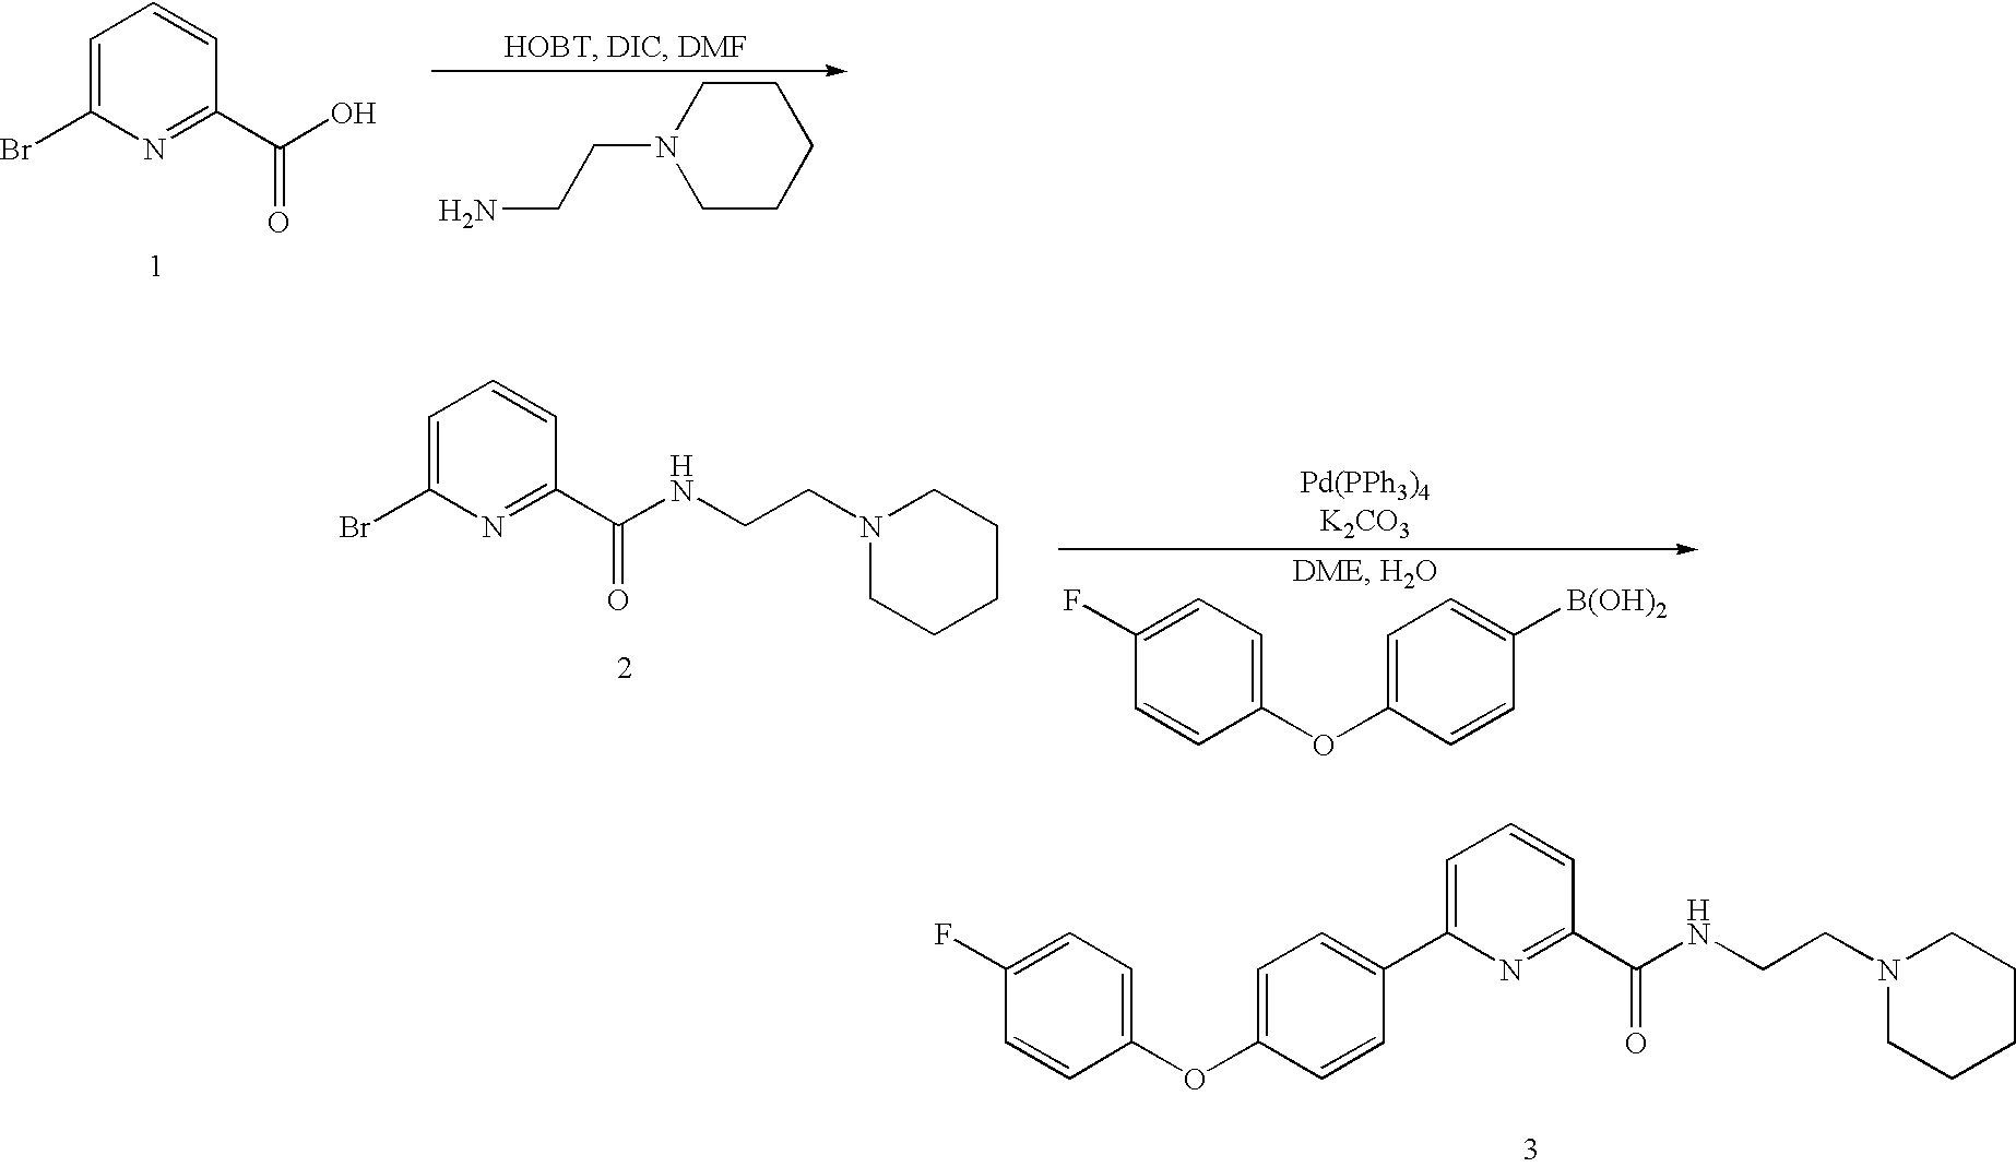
C1=C(Br)N=C(C(O)=O)C=C1.C1N(CCN)CCCC1.C1=C(Br)N=C(C(NCCN2CCCCC2)=O)C=C1.C1(F)=CC=C(OC2=CC=C([B(OH)2])C=C2)C=C1.C1(F)=CC=C(OC2=CC=C(C3=CC=CC(C(NCCN4CCCCC4)=O)=N3)C=C2)C=C1
